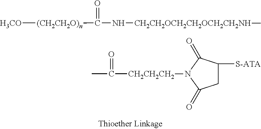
[H3CO][(CH2CH2O)n]C(N[CH2CH2OCH2CH2OCH2CH2NH]C)=O.C1(=O)CC([S-ATA])C(=O)N1[CH2CH2CH2]C(=O)C
